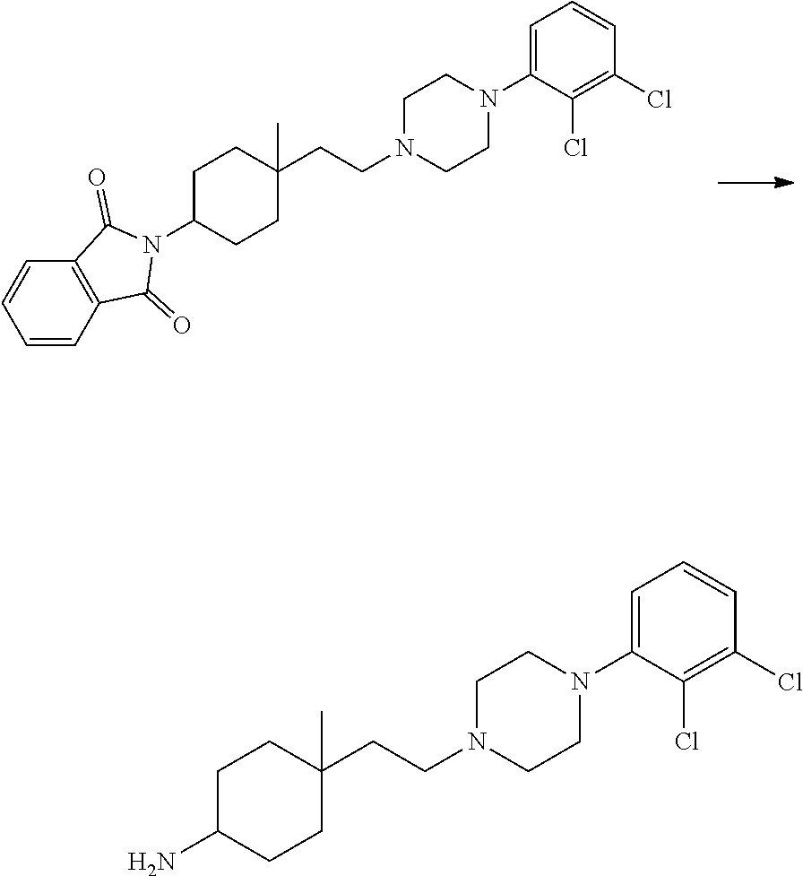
C1C(N2C(=O)C3=C(C2=O)C=CC=C3)CCC(CCN2CCN(C3=CC=CC(Cl)=C3Cl)CC2)(C)C1.C1C(N)CCC(CCN2CCN(C3=CC=CC(Cl)=C3Cl)CC2)(C)C1
